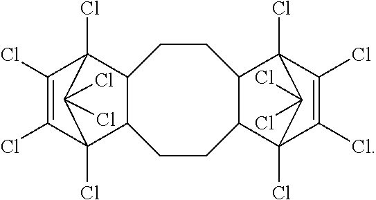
C1CC2C(CCC3C1C1(Cl)C(Cl)=C(Cl)C3(Cl)C1(Cl)Cl)C1(Cl)C(Cl)=C(Cl)C2(Cl)C1(Cl)Cl
